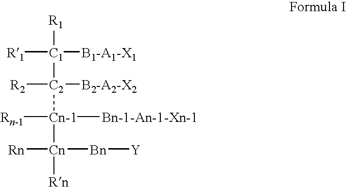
[R1][C1]([R1])([C2]([R2])([Cn-1]([Rn-1])([Cn]([Rn])([Rn])[Bn][Y])[Bn-1-An-1-Xn-1])[B2-A2-X2])[B1-A1-X1]
